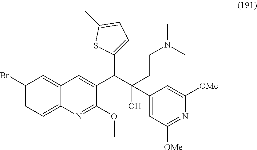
C1(Br)=CC=C2C(=C1)C=C(C(C(O)(C1=CC([OMe])=NC([OMe])=C1)CCN(C)C)C1=CC=C(C)S1)C(OC)=N2
